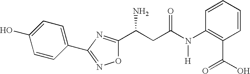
C1=CC(N(C(CC(C2=NC(C3=CC=C(O)C=C3)=NO2)N)=O)[H])=C(C(O)=O)C=C1
